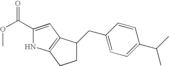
C1(C(OC)=O)=CC2=C(N1)CCC2CC1=CC=C(C(C)C)C=C1
